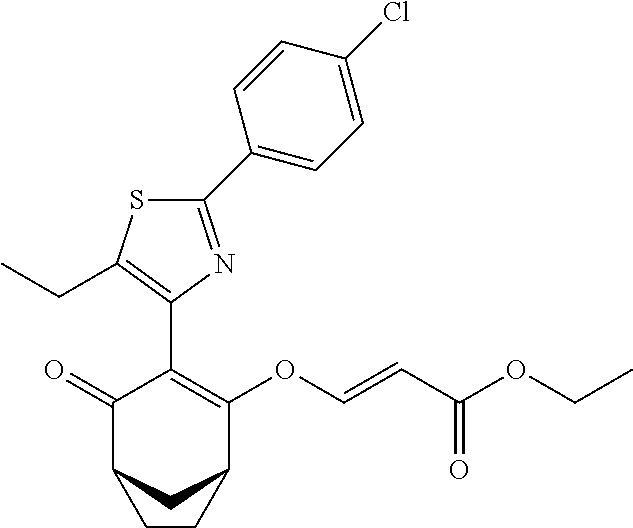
C1(C2=CC=C(Cl)C=C2)=NC(C2=C(OC=CC(=O)OCC)C3CC(C2=O)CC3)=C(CC)S1
